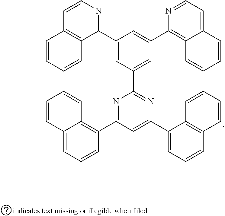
C1(C2=CC(C3=NC(C4=CC=CC5=C4C=CC=C5)=CC(C4=C5C(=CC=C4)C=CC=C5)=N3)=CC(C3=C4C(=CC=N3)C=CC=C4)=C2)=NC=CC2=C1C=CC=C2
